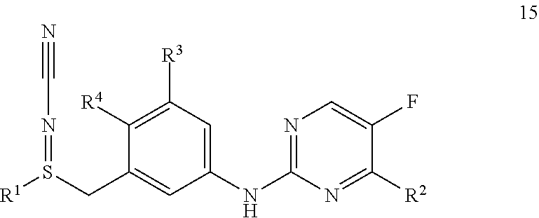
C1([R4])=C([R3])C=C(NC2=NC=C(F)C([R2])=N2)C=C1CS([R1])=NC#N
